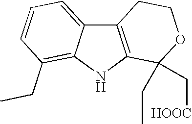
C12=C(NC3=C(CC)C=CC=C13)C(C[HOOC])(CC)OCC2
